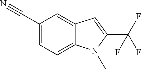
C1(C#N)=CC=C2C(=C1)C=C(C(F)(F)F)N2C
